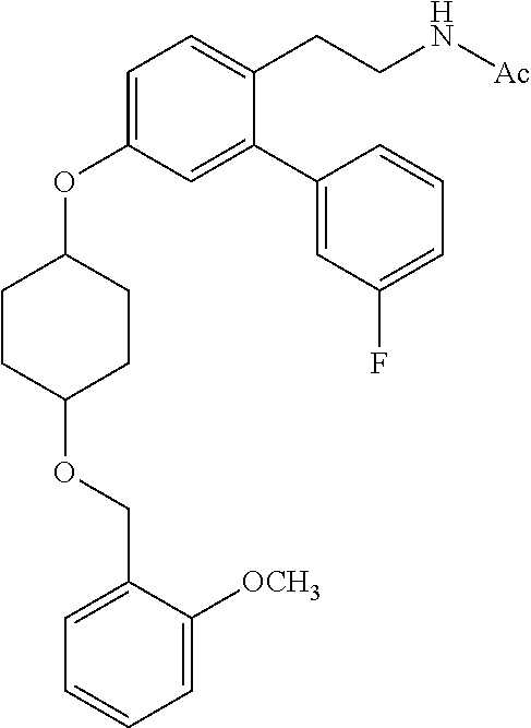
C1(OCC2=CC=CC=C2[OCH3])CCC(OC2=CC=C(CCN[Ac])C(C3=CC(F)=CC=C3)=C2)CC1
